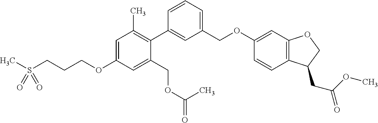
C1=C(OCCCS(C)(=O)=O)C=C(COC(C)=O)C(C2=CC(COC3=CC4=C(C=C3)C(CC(OC)=O)CO4)=CC=C2)=C1C
